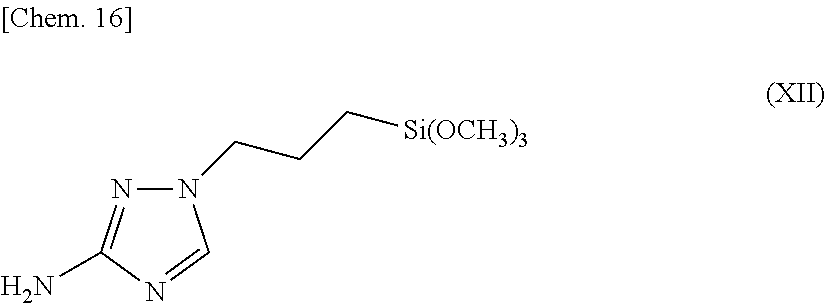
N1(CCC[Si(OCH3)3])N=C(N)N=C1
